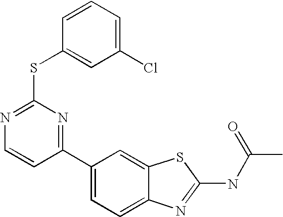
C1(C2=NC(SC3=CC(Cl)=CC=C3)=NC=C2)=CC=C2C(=C1)SC(NC(C)=O)=N2
